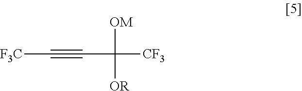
[F3C]C#CC([OM])([CF3])[OR]
